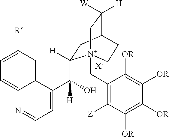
[X-].C1=C([R])C=C2C(=C1)N=CC=C2C([H])(O)C1([H])CC2C([W])([H])C[N+]1(CC1=C([Z])C([OR])=C([OR])C([OR])=C1[OR])CC2
